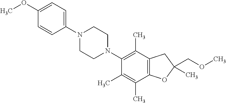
C1(OC)=CC=C(N2CCN(C3=C(C)C4=C(C(C)=C3C)OC(COC)(C)C4)CC2)C=C1
